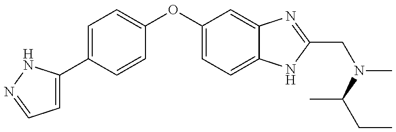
C1=C(C2=CC=C(OC3=CC=C4C(=C3)N=C(CN(C)C(CC)C)N4)C=C2)NN=C1
